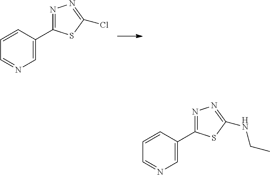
C1=C(C2=NN=C(Cl)S2)C=CC=N1.C1=C(C2=NN=C(NCC)S2)C=CC=N1
